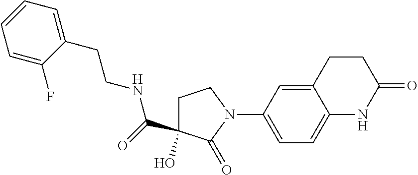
C1C(O)(C(=O)NCCC2=CC=CC=C2F)C(=O)N(C2=CC=C3C(=C2)CCC(=O)N3)C1
